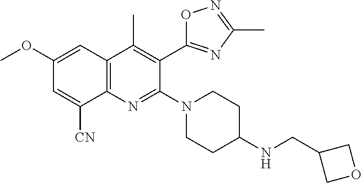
C1(OC)=CC2=C(N=C(N3CCC(NCC4COC4)CC3)C(C3=NC(C)=NO3)=C2C)C([CN])=C1
